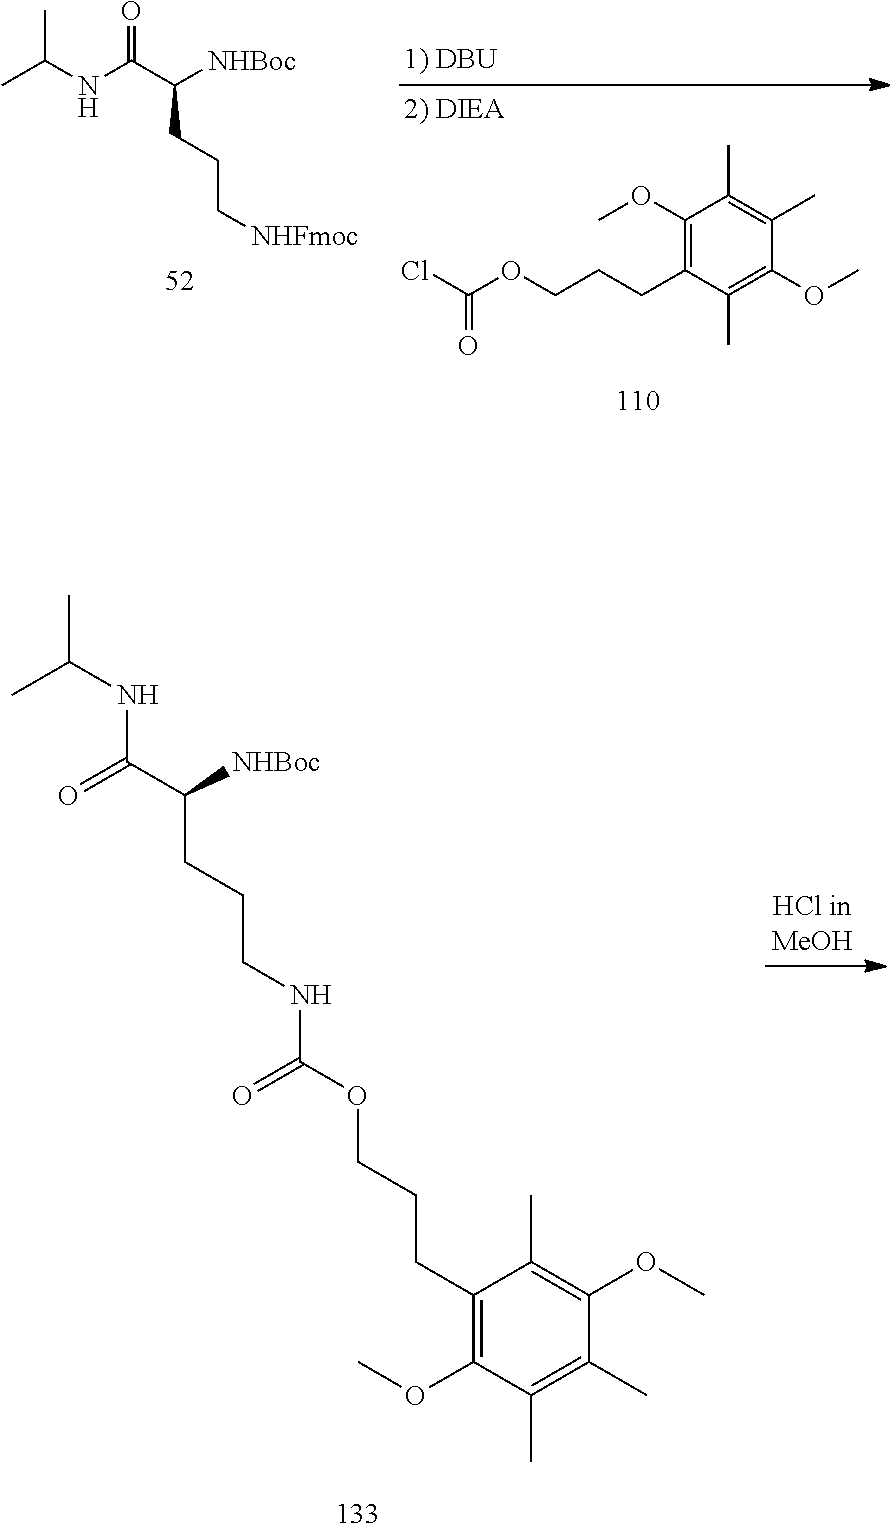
CC(NC(C([NHBoc])CCC[NHFmoc])=O)C.C1(OC)=C(CCCOC(Cl)=O)C(C)=C(OC)C(C)=C1C.C(NC(C(CCCNC(OCCCC1=C(OC)C(C)=C(C)C(OC)=C1C)=O)[NHBoc])=O)(C)C
